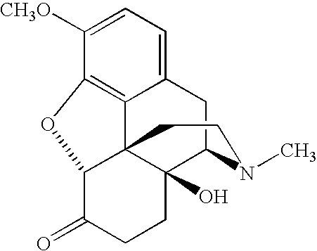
C12=C3C(=CC=C1[CH3O])CC1C4(O)C3(C(C(=O)CC4)O2)CCN1C
